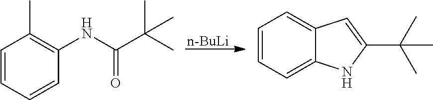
C1=CC=CC(NC(C(C)(C)C)=O)=C1C.[n-BuLi].C1=CC=C2C(=C1)C=C(C(C)(C)C)N2
